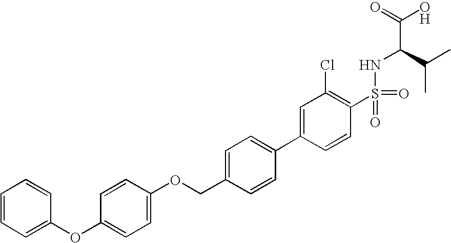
C1=CC=C(OC2=CC=C(OCC3=CC=C(C4=CC(Cl)=C(S(=O)(=O)NC(C(=O)O)C(C)C)C=C4)C=C3)C=C2)C=C1
